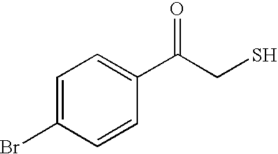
C1(Br)=CC=C(C(CS)=O)C=C1
